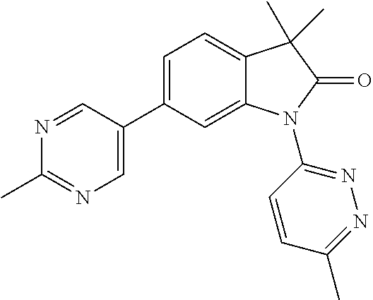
C1(C2=CN=C(C)N=C2)=CC=C2C(=C1)N(C1=NN=C(C)C=C1)C(=O)C2(C)C
